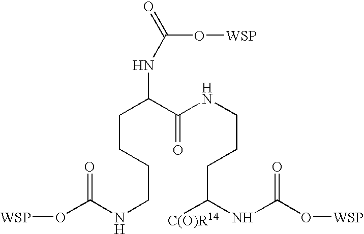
C(CCCNC(O[WSP])=O)C(C(=O)NCCCC(NC(O[WSP])=O)[C(O)R14])NC(O[WSP])=O
